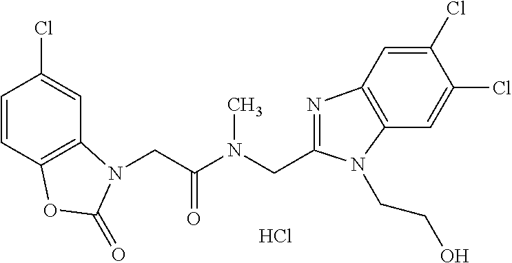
Cl.C1=CC2=C(C=C1Cl)N(CC(N(CC1=NC3=C(N1CCO)C=C(Cl)C(Cl)=C3)C)=O)C(=O)O2
